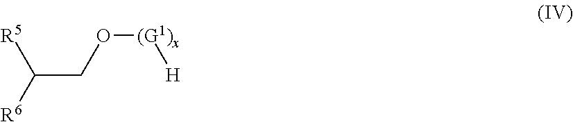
O([(G1)x][H])CC([R6])[R5]
